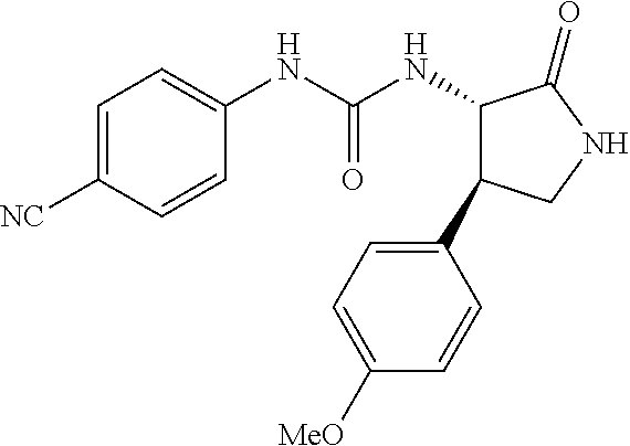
C1=C([NC])C=CC(NC(NC2C(C3=CC=C([MeO])C=C3)CNC2=O)=O)=C1
